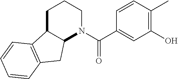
C12C(CCCN1C(C1=CC(O)=C(C)C=C1)=O)C1=C(C2)C=CC=C1
